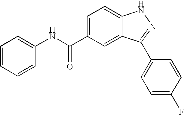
C1(C(NC2=CC=CC=C2)=O)=CC=C2C(=C1)C(C1=CC=C(F)C=C1)=NN2
